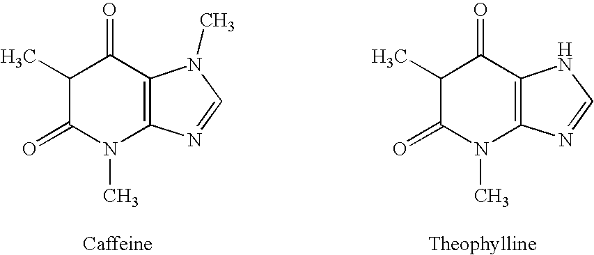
C1(C)C(=O)N(C)C2=C(C1=O)NC=N2.C1(C)C(=O)N(C)C2=C(C1=O)N(C)C=N2
